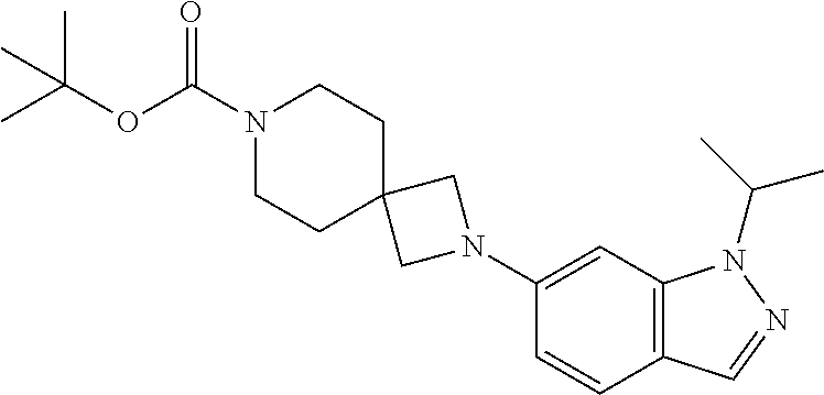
C1(N2CC3(C2)CCN(C(=O)OC(C)(C)C)CC3)=CC2=C(C=C1)C=NN2C(C)C
